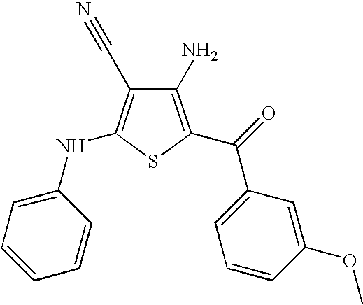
C1(N)=C(C(C2=CC=CC(OC)=C2)=O)SC(NC2=CC=CC=C2)=C1C#N
